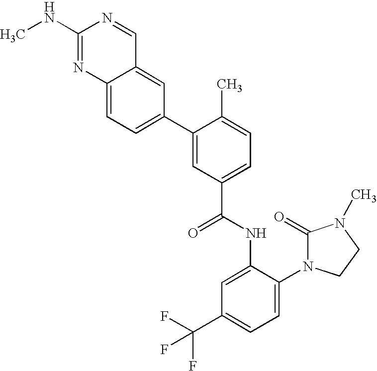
C12=CC=C(C3=CC(C(NC4=CC(C(F)(F)F)=CC=C4N4C(=O)N(C)CC4)=O)=CC=C3C)C=C1C=NC(NC)=N2
